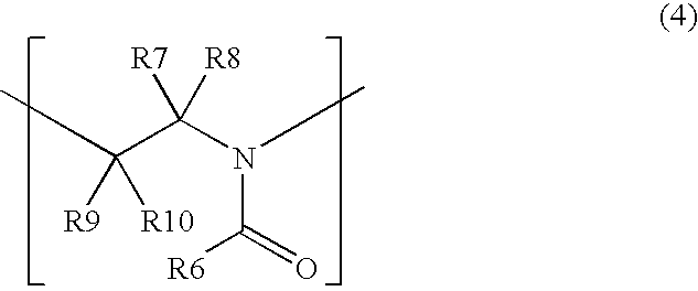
CC(C(N(C)C(=O)[R6])([R7])[R8])([R9])[R10]
